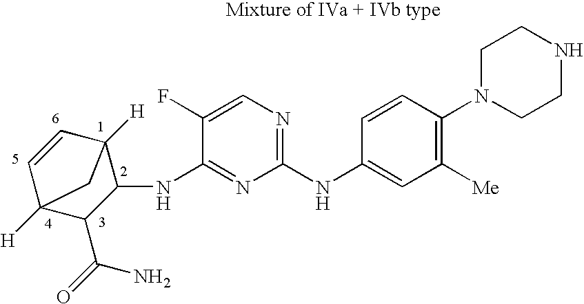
C1(NC2=CC([Me])=C(N3CCNCC3)C=C2)=NC=C(F)C(NC2C3([H])C=CC([H])(C2C(=O)N)C3)=N1
